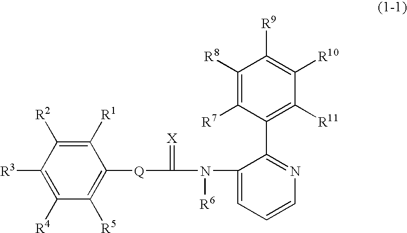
C1([R1])=C([R2])C([R3])=C([R4])C([R5])=C1[Q]C(N(C1=CC=CN=C1C1=C([R11])C([R10])=C([R9])C([R8])=C1[R7])[R6])=[X]
